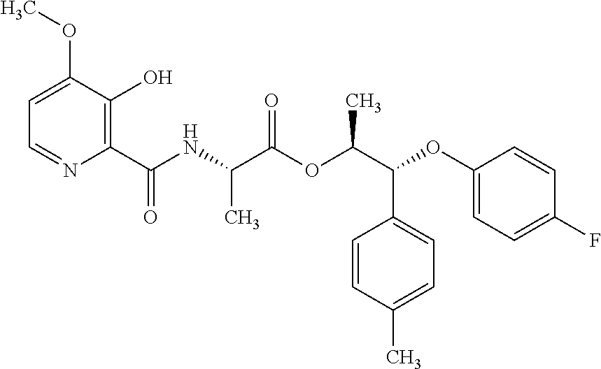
C1=C(OC)C(O)=C(C(NC(C(OC(C(OC2=CC=C(F)C=C2)C2=CC=C(C)C=C2)C)=O)C)=O)N=C1
